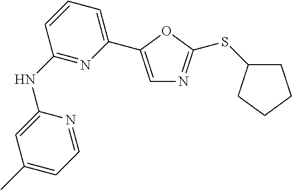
C1(NC2=NC(C3=CN=C(SC4CCCC4)O3)=CC=C2)=CC(C)=CC=N1
